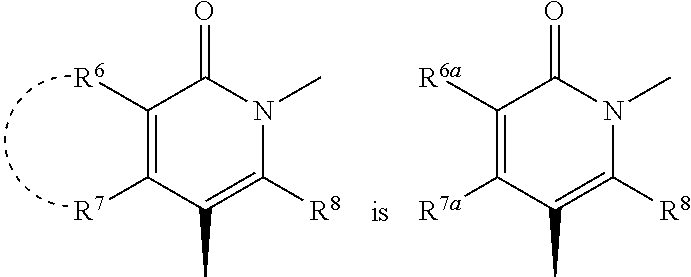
CC1=C([R8])N(C)C(=O)C([R6])=C1[R7].CC1=C([R8])N(C)C(=O)C([R6a])=C1[R7a]
